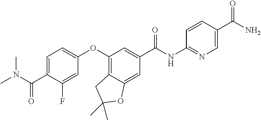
C1=C(C(N(C)C)=O)C(F)=CC(OC2=C3C(=CC(C(=O)NC4=NC=C(C(N)=O)C=C4)=C2)OC(C)(C)C3)=C1
